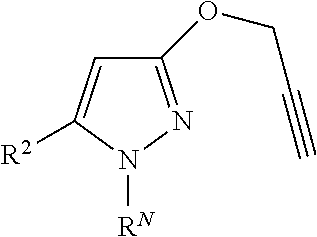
C1=C([R2])N([RN])N=C1OCC#C
